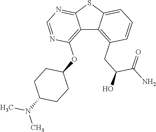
C12=C(OC3CCC(N(C)C)CC3)N=CN=C1SC1=CC=CC(CC(C(=O)N)O)=C21
